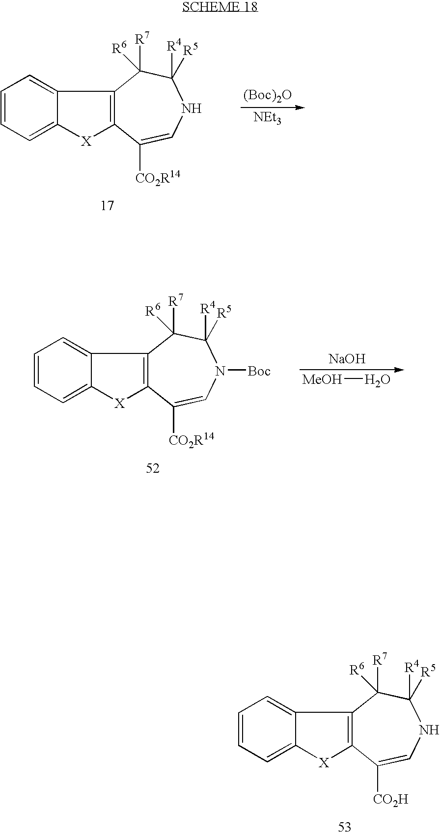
C1=C2C(=CC=C1)C1=C([X]2)C([CO2R14])=CNC([R4])([R5])C1([R6])[R7].[(Boc)2O].[NEt3].C1=C2C(=CC=C1)C1=C([X]2)C([CO2R14])=CN([Boc])C([R4])([R5])C1([R6])[R7].[NaOH].[MeOH]O.C1=C2C(=CC=C1)C1=C([X]2)C([CO2H])=CNC([R4])([R5])C1([R6])[R7]
